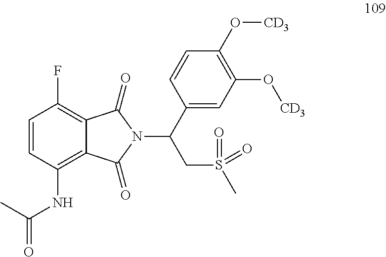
C1=CC(NC(=O)C)=C2C(=C1F)C(=O)N(C(C1=CC(O[CD3])=C(O[CD3])C=C1)CS(C)(=O)=O)C2=O
